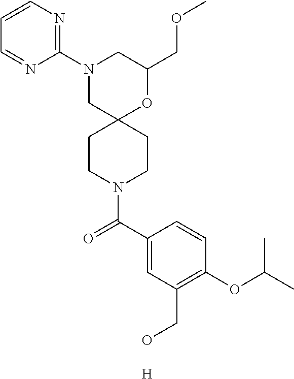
N1(C2=NC=CC=N2)CC2(OC(COC)C1)CCN(C(C1=CC(CO)=C(OC(C)C)C=C1)=O)CC2.[H]
